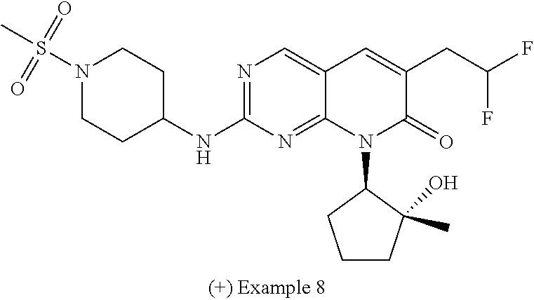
N1(S(C)(=O)=O)CCC(NC2=NC=C3C(=N2)N(C2CCCC2(O)C)C(=O)C(CC(F)F)=C3)CC1
